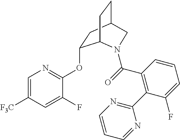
C1=C([F3C])C=C(F)C(OC2CC3CCC2N(C(=O)C2=C(C4=NC=CC=N4)C(F)=CC=C2)C3)=N1
